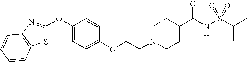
C1=C(OC2=NC3=C(S2)C=CC=C3)C=CC(OCCN2CCC(C(NS(C(C)C)(=O)=O)=O)CC2)=C1
